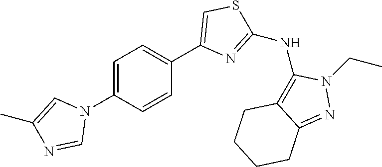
C1(N2C=C(C)N=C2)=CC=C(C2=CSC(NC3=C4C(=NN3CC)CCCC4)=N2)C=C1
